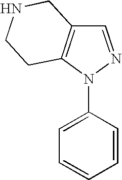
C1=NN(C2=CC=CC=C2)C2=C1CNCC2
